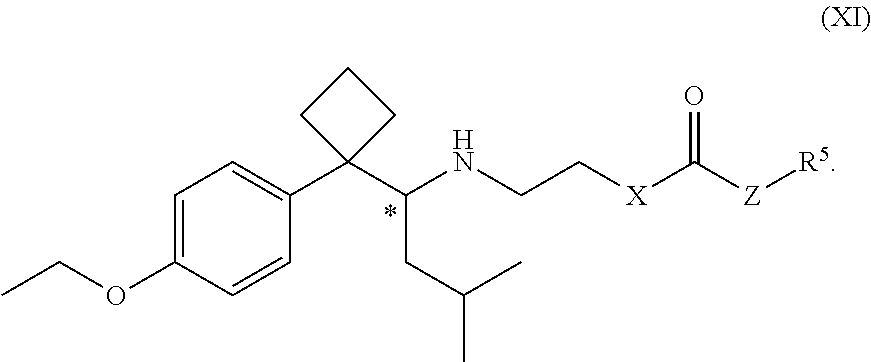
C1=C(OCC)C=CC(C2(C(NCC[X]C([Z][R5])=O)CC(C)C)CCC2)=C1
